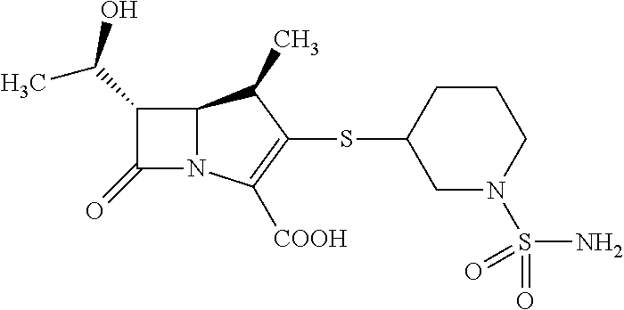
C12N(C([COOH])=C(SC3CN(S(N)(=O)=O)CCC3)C1C)C(=O)C2C(O)C
